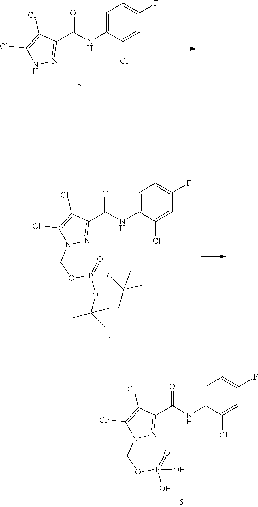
C1=C(NC(C2=NNC(Cl)=C2Cl)=O)C(Cl)=CC(F)=C1.C1=C(NC(C2=NN(COP(OC(C)(C)C)(OC(C)(C)C)=O)C(Cl)=C2Cl)=O)C(Cl)=CC(F)=C1.C1=C(NC(C2=NN(COP(O)(O)=O)C(Cl)=C2Cl)=O)C(Cl)=CC(F)=C1
